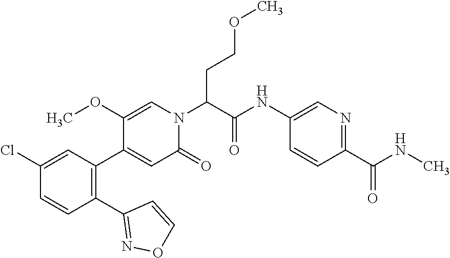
C1(OC)=CN(C(C(=O)NC2=CN=C(C(NC)=O)C=C2)CCOC)C(=O)C=C1C1=C(C2=NOC=C2)C=CC(Cl)=C1
